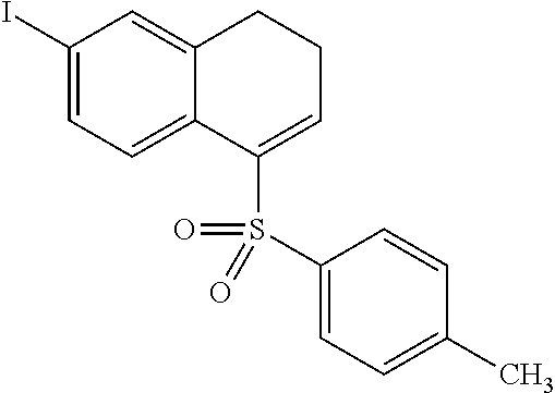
C1(I)=CC=C2C(=C1)CCC=C2S(=O)(C1=CC=C(C)C=C1)=O
